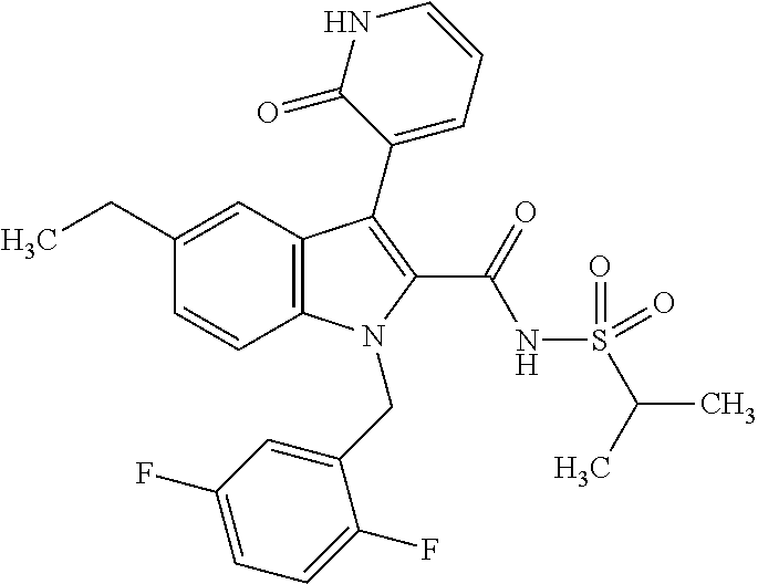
C1(CC)=CC2=C(C=C1)N(CC1=CC(F)=CC=C1F)C(C(NS(C(C)C)(=O)=O)=O)=C2C1=CC=CNC1=O
